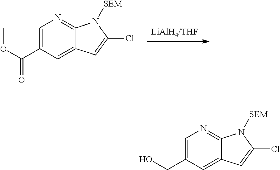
[LiAlH4/THF].C1=C(C(OC)=O)C=C2C(=N1)N([SEM])C(Cl)=C2.C1=C(CO)C=C2C(=N1)N([SEM])C(Cl)=C2
